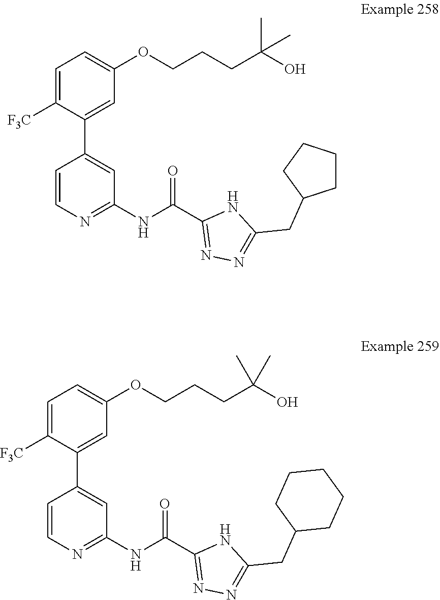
N1C(CC2CCCCC2)=NN=C1C(NC1=NC=CC(C2=CC(OCCCC(O)(C)C)=CC=C2[F3C])=C1)=O.N(C1=NC=CC(C2=CC(OCCCC(C)(O)C)=CC=C2[F3C])=C1)C(C1=NN=C(CC2CCCC2)N1)=O
